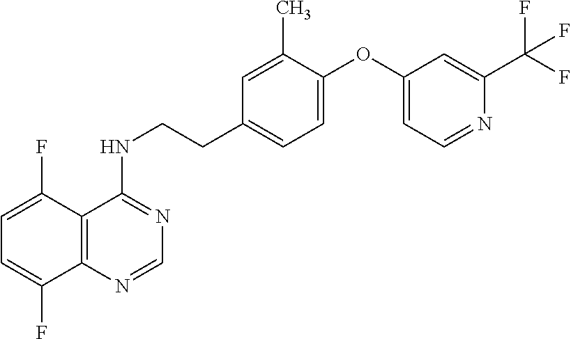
C1=C(F)C2=C(C(F)=C1)N=CN=C2NCCC1=CC=C(OC2=CC=NC(C(F)(F)F)=C2)C(C)=C1
